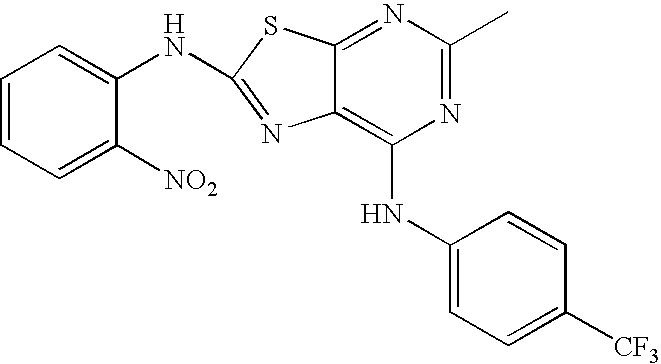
N1=C(C)N=C2C(=C1NC1=CC=C([CF3])C=C1)N=C(NC1=CC=CC=C1[NO2])S2
